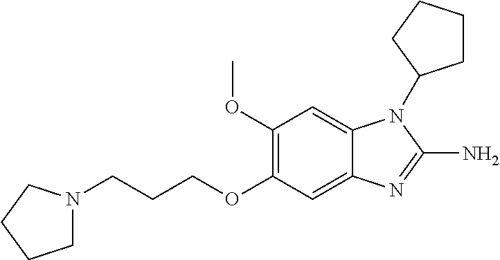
C1(OC)=C(OCCCN2CCCC2)C=C2C(=C1)N(C1CCCC1)C(N)=N2
